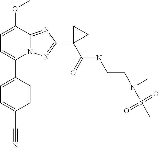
C1=C(C2=CC=C(C#N)C=C2)N2C(=NC(C3(C(NCCN(S(C)(=O)=O)C)=O)CC3)=N2)C(OC)=C1
